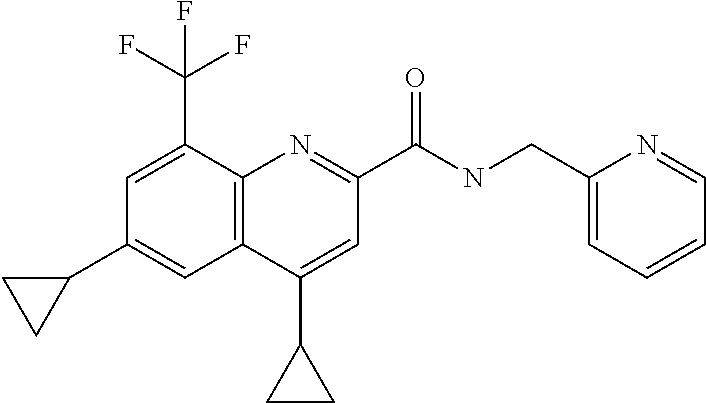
C1(C2CC2)=CC(C(NCC2=CC=CC=N2)=O)=NC2=C1C=C(C1CC1)C=C2C(F)(F)F
